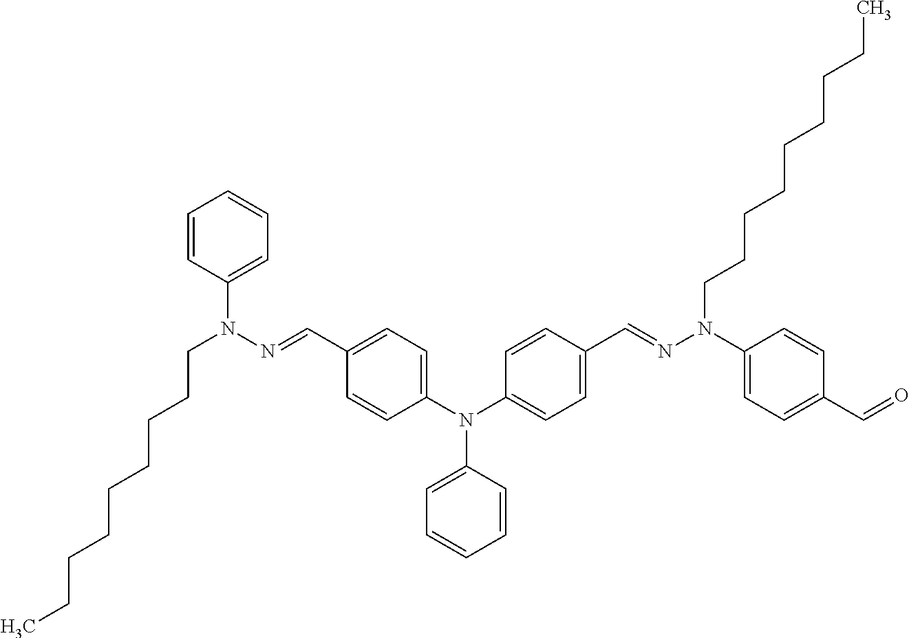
N(N=CC1=CC=C(N(C2=CC=CC=C2)C2=CC=C(C=NN(C3=CC=C(C=O)C=C3)CCCCCCCCC)C=C2)C=C1)(C1=CC=CC=C1)CCCCCCCCC
